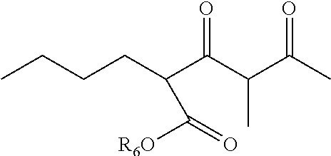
CCCCC(C(C(C(C)=O)C)=O)C([R6O])=O
